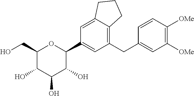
C1(CO)C(O)C(O)C(O)C(C2=CC(CC3=CC([OMe])=C([OMe])C=C3)=C3C(=C2)CCC3)O1
